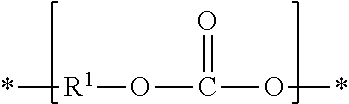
*[R1]OC(O*)=O
